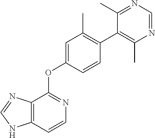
C12=C(C=CN=C1OC1=CC(C)=C(C3=C(C)N=CN=C3C)C=C1)NC=N2
